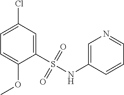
C1(S(NC2=CN=CC=C2)(=O)=O)=CC(Cl)=CC=C1OC
